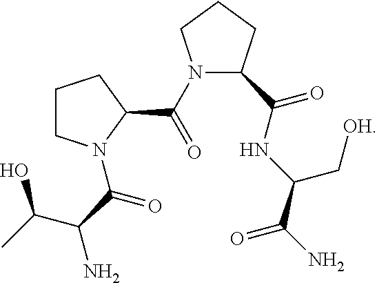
C1CN(C(C(C(O)C)N)=O)C(C(=O)N2CCCC2C(=O)NC(C(N)=O)C[OH])C1
